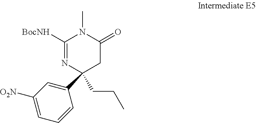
C1(C2(CCC)N=C([BocNH])N(C)C(=O)C2)=CC([O2N])=CC=C1
